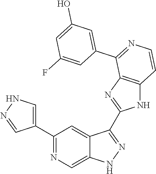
C1(C2=CNN=C2)=NC=C2C(=C1)C(C1=NC3=C(N1)C=CN=C3C1=CC(O)=CC(F)=C1)=NN2
